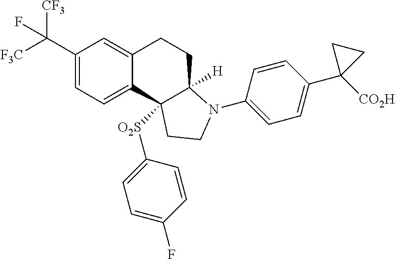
C1(C([F3C])([CF3])F)=CC=C2C(=C1)CCC1([H])N(C3=CC=C(C4([CO2H])CC4)C=C3)CCC21[O2S]C1=CC=C(F)C=C1
